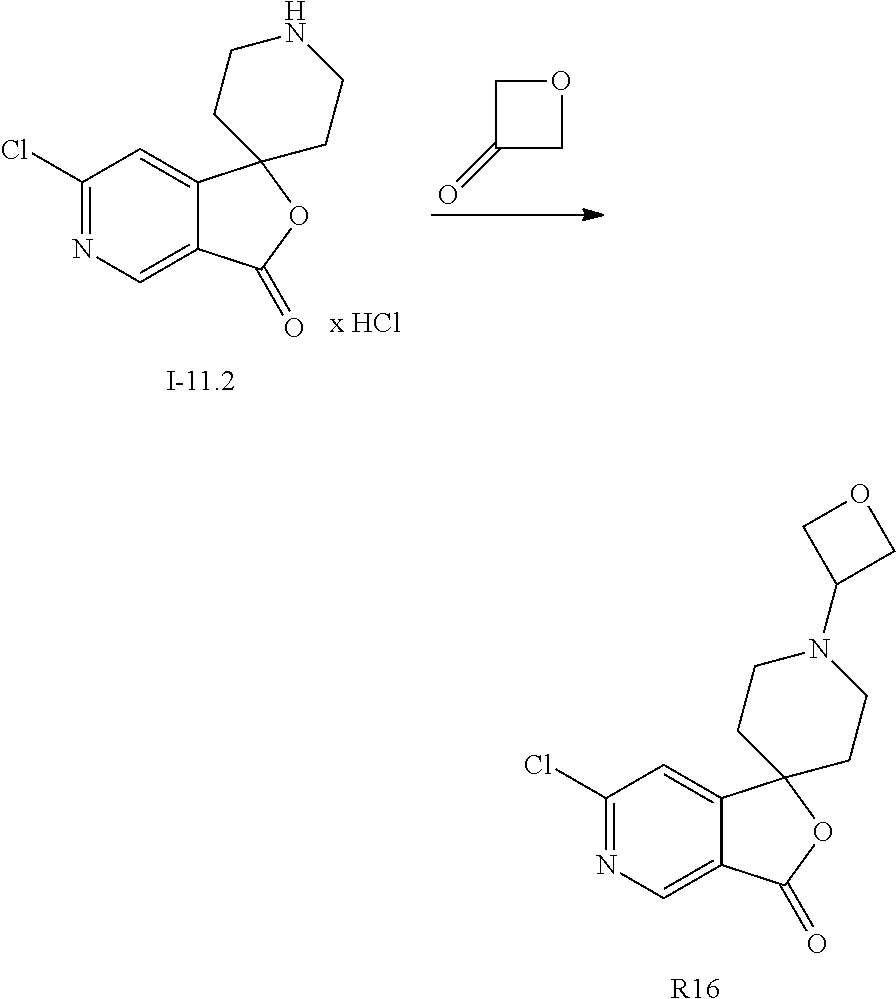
N1=C(Cl)C=C2C(=C1)C(=O)OC21CCN(C2COC2)CC1.[R16].C1(=O)COC1.[I-11.2].N1=C(Cl)C=C2C(=C1)C(=O)OC21CCNCC1
